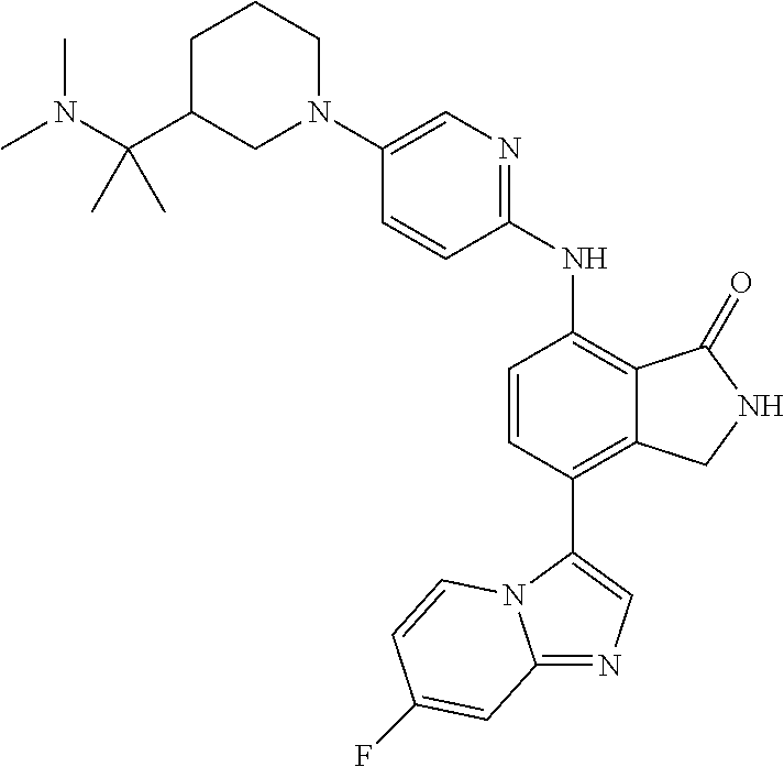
C1(N2CCCC(C(N(C)C)(C)C)C2)=CN=C(NC2=C3C(=C(C4=CN=C5N4C=CC(F)=C5)C=C2)CNC3=O)C=C1
